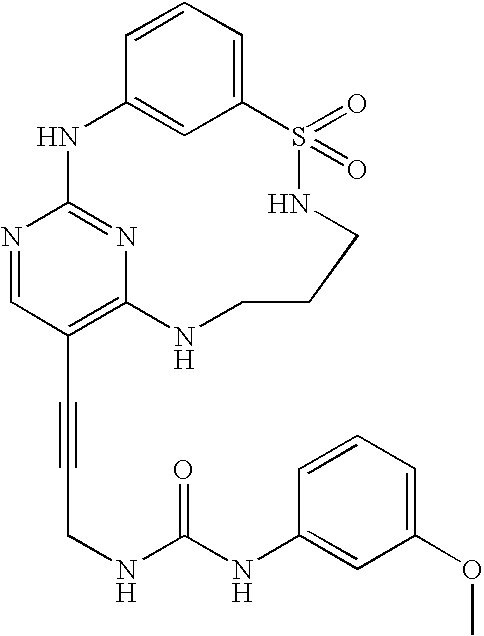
C1=CC=C2C=C1NC1=NC(=C(C#CCNC(NC3=CC(OC)=CC=C3)=O)C=N1)NCCCNS2(=O)=O
